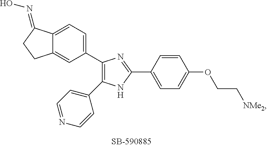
N1C(C2=CC=C(OCC[NMe2])C=C2)=NC(C2=CC=C3C(=C2)CCC3=NO)=C1C1=CC=NC=C1
